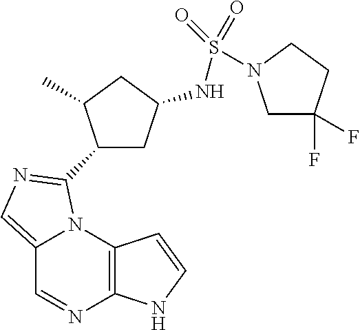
C12=C(N3C(=CN=C3C3CC(NS(=O)(=O)N4CC(F)(F)CC4)CC3C)C=N1)C=CN2
